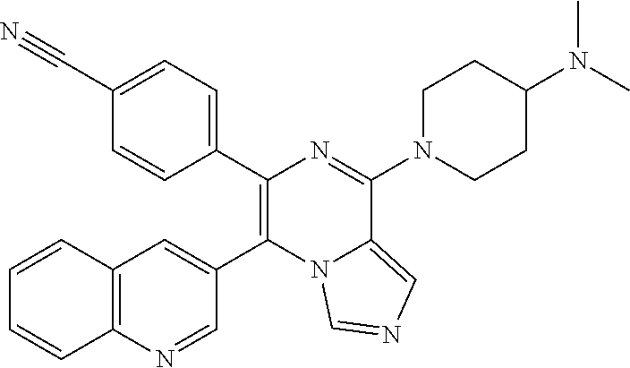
C1(C2=C(C3=CC4=C(N=C3)C=CC=C4)N3C(=CN=C3)C(N3CCC(N(C)C)CC3)=N2)=CC=C(C#N)C=C1
